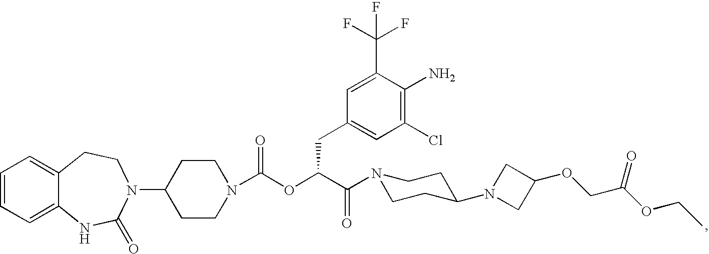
C1=CC=C2C(=C1)CCN(C1CCN(C(OC(C(=O)N3CCC(N4CC(OCC(OCC)=O)C4)CC3)CC3=CC(Cl)=C(N)C(C(F)(F)F)=C3)=O)CC1)C(=O)N2
